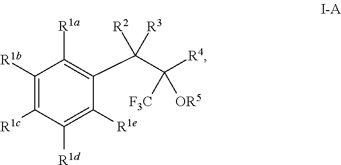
C1([R1b])=C([R1c])C([R1d])=C([R1e])C(C([R2])([R3])C([R4])([F3C])[OR5])=C1[R1a]
